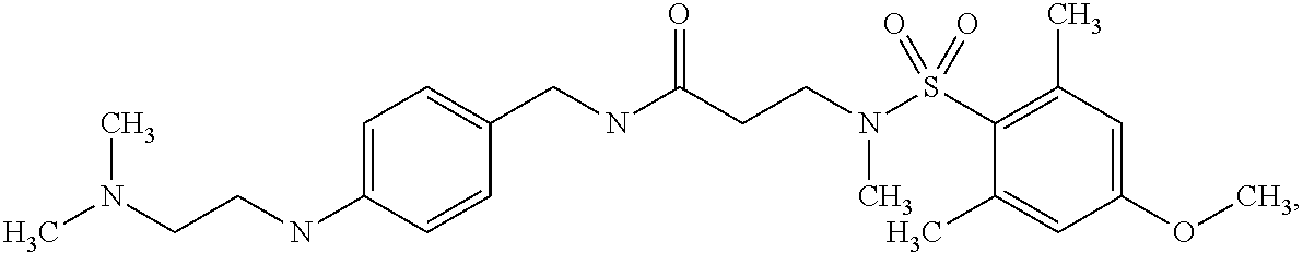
C(NC(CCN(S(C1=C(C)C=C(OC)C=C1C)(=O)=O)C)=O)C1=CC=C(NCCN(C)C)C=C1
